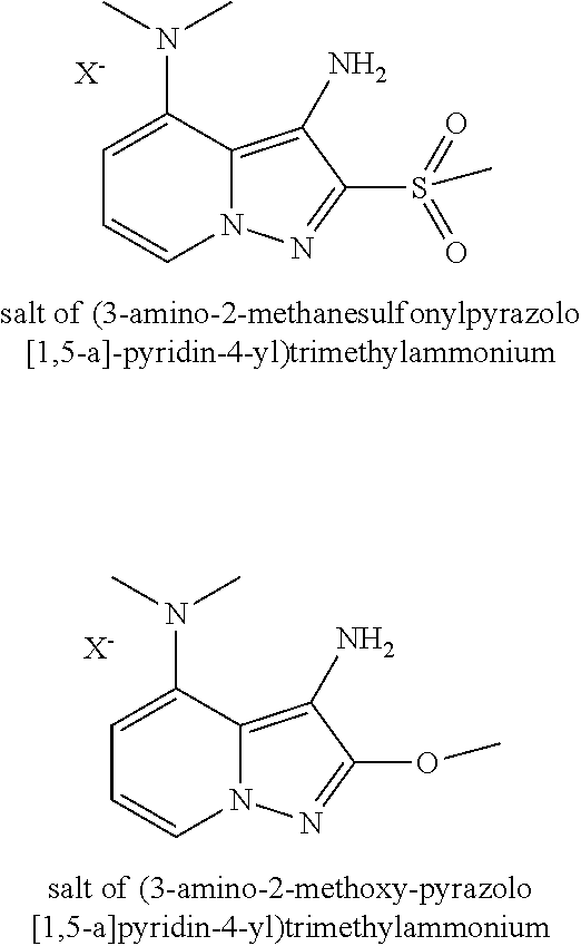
C1=C(N(C)C)C2=C(N)C(OC)=NN2C=C1.[X-].C1=C(N(C)C)C2=C(N)C(S(=O)(=O)C)=NN2C=C1.[X-]
